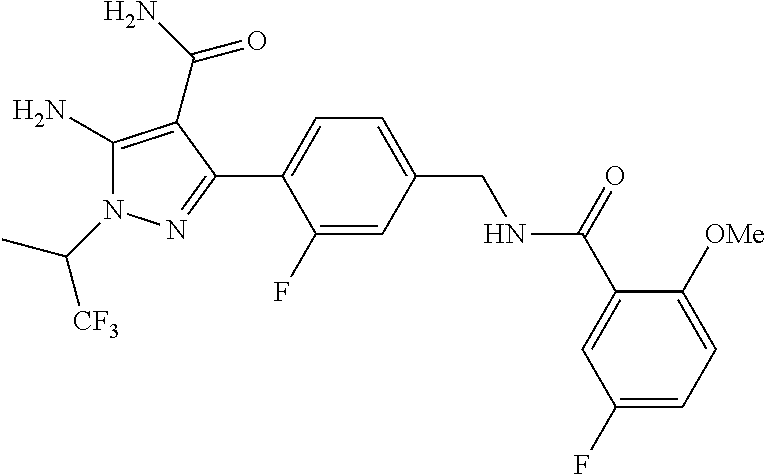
C(N1C(N)=C(C(N)=O)C(C2=CC=C(CNC(C3=CC(F)=CC=C3[OMe])=O)C=C2F)=N1)([CF3])C
